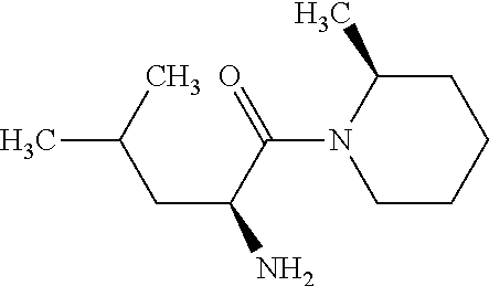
CC(C)CC(N)C(=O)N1CCCCC1C
